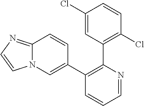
C1(Cl)=CC(C2=C(C3=CN4C(=NC=C4)C=C3)C=CC=N2)=C(Cl)C=C1
